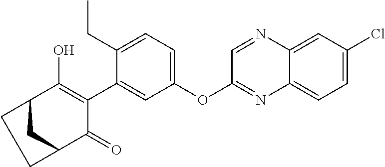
C12CC(C(=O)C(C3=CC(OC4=NC5=CC=C(Cl)C=C5N=C4)=CC=C3CC)=C1O)CC2
